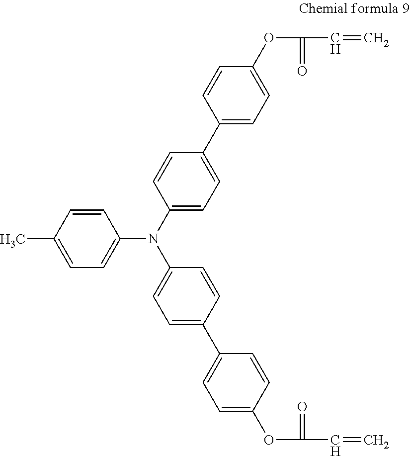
C1(C2=CC=C(N(C3=CC=C(C4=CC=C(OC(=O)C=C)C=C4)C=C3)C3=CC=C(C)C=C3)C=C2)=CC=C(OC(=O)C=C)C=C1
